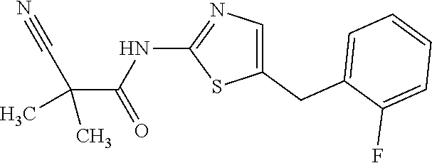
C1(CC2=CC=CC=C2F)=CN=C(NC(=O)C(C)(C#N)C)S1
